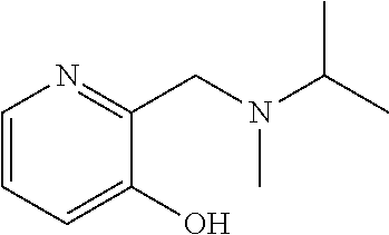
C1=CC=C(O)C(CN(C(C)C)C)=N1
